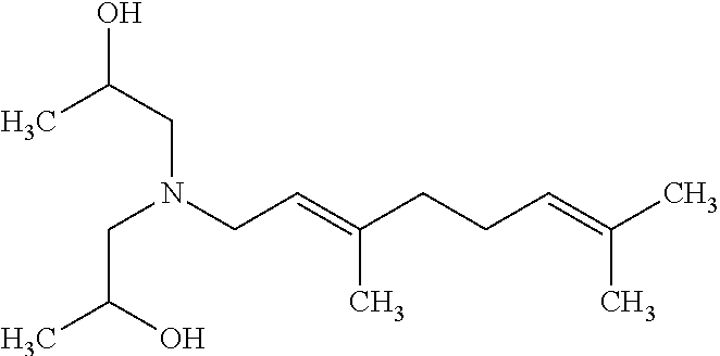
CC(CN(CC=C(CCC=C(C)C)C)CC(C)O)O
